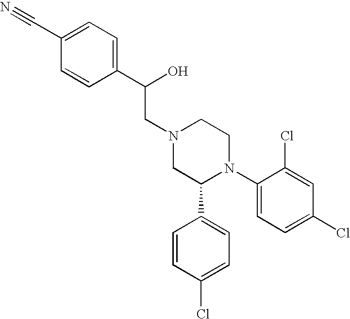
C(N1CC(C2=CC=C(Cl)C=C2)N(C2=CC=C(Cl)C=C2Cl)CC1)C(C1=CC=C(C#N)C=C1)O
